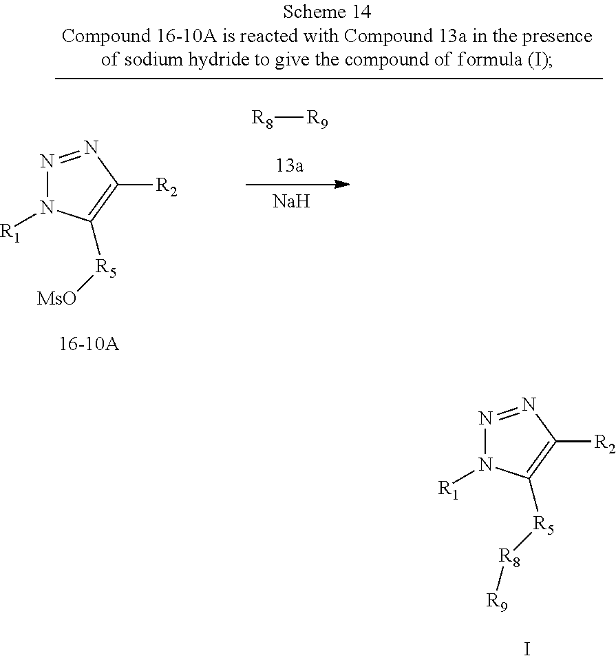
[R8][R9].N1=NC([R2])=C([R5][MsO])N1[R1].[Na].N1=NC([R2])=C([R5][R8][R9])N1[R1].I
